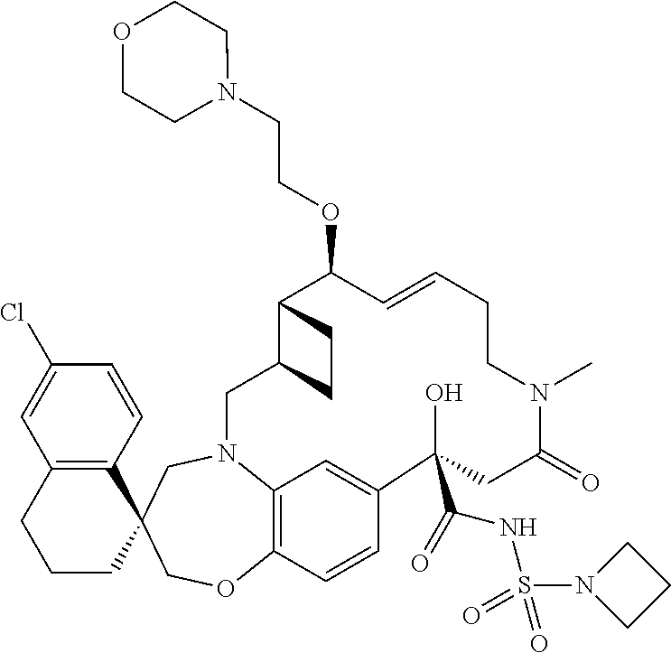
C12=C(C=CC(Cl)=C1)C1(CCC2)COC2=C3N(C1)CC1C(C(OCCN4CCOCC4)C=CCCN(C)C(=O)CC(O)(C(=O)NS(N4CCC4)(=O)=O)C(=C3)C=C2)CC1
